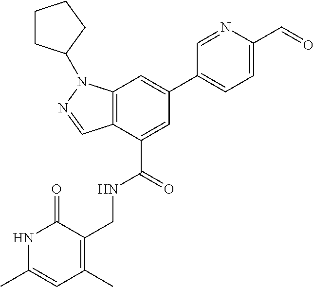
N1C(C)=CC(C)=C(CNC(C2=CC(C3=CC=C(C=O)N=C3)=CC3=C2C=NN3C2CCCC2)=O)C1=O
